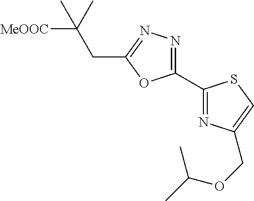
C1(C2=NC(COC(C)C)=CS2)=NN=C(CC([MeOOC])(C)C)O1
